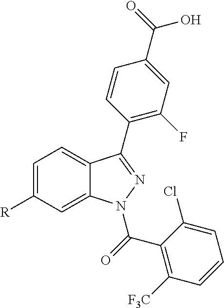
C1(C2=NN(C(C3=C([F3C])C=CC=C3Cl)=O)C3=CC([R])=CC=C32)=C(F)C=C(C(=O)O)C=C1
